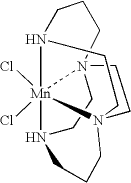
C1CN23[Mn]45(Cl)(Cl)N(CC2)(CCN4CCC3)CCCN15
